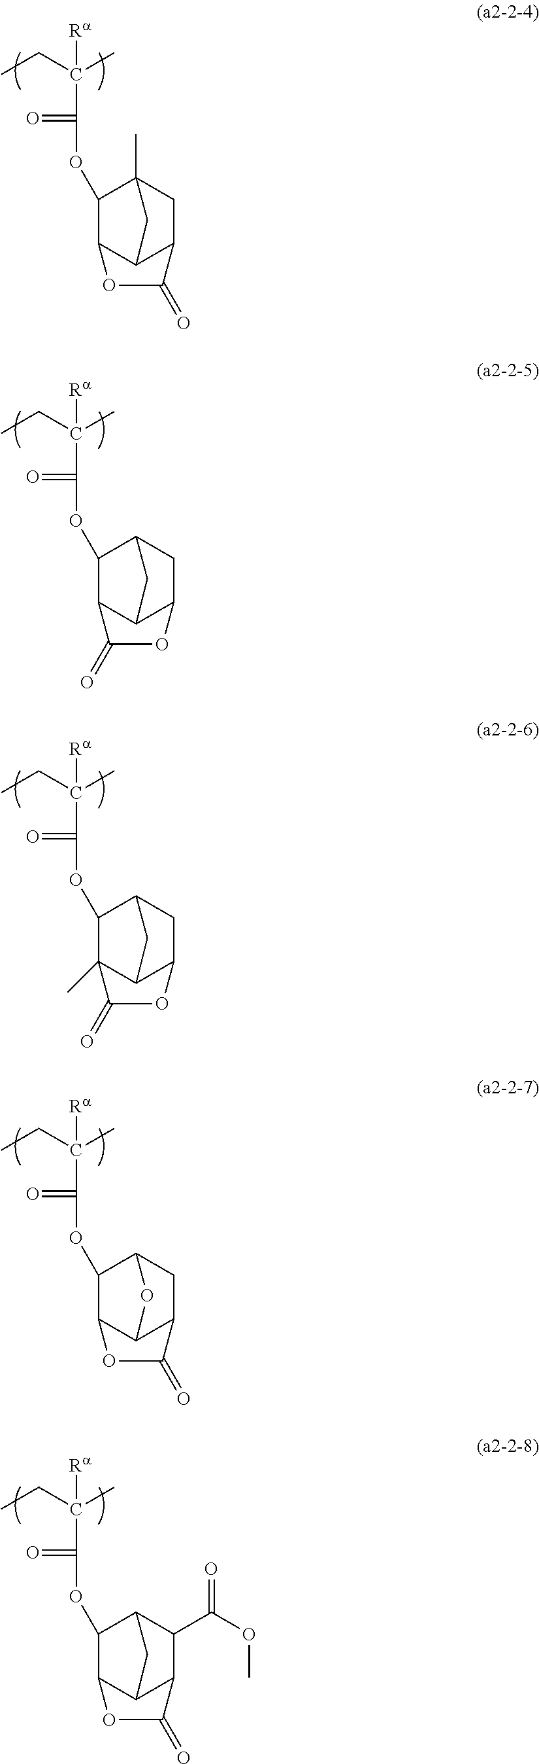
CCC(C)([Ra])C(OC1C2C3C(CC1(C)C3)C(=O)O2)=O.CCC(C)([Ra])C(OC1C2C3C(CC1C3)OC2=O)=O.CCC(C)([Ra])C(OC1C2(C)C3C(CC1C3)OC2=O)=O.CCC(C)([Ra])C(OC1C2C3C(CC1O3)C(=O)O2)=O.CCC(C)([Ra])C(OC1C2C3C(C(C(OC)=O)C1C3)C(=O)O2)=O
